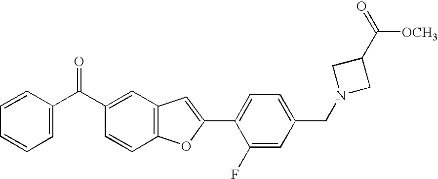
C1(C(C2=CC3=C(C=C2)OC(C2=CC=C(CN4CC(C(=O)[OCH3])C4)C=C2F)=C3)=O)=CC=CC=C1
